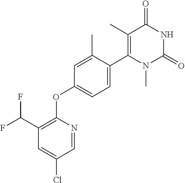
C1=NC(OC2=CC=C(C3=C(C)C(=O)NC(=O)N3C)C(C)=C2)=C(C(F)F)C=C1Cl
